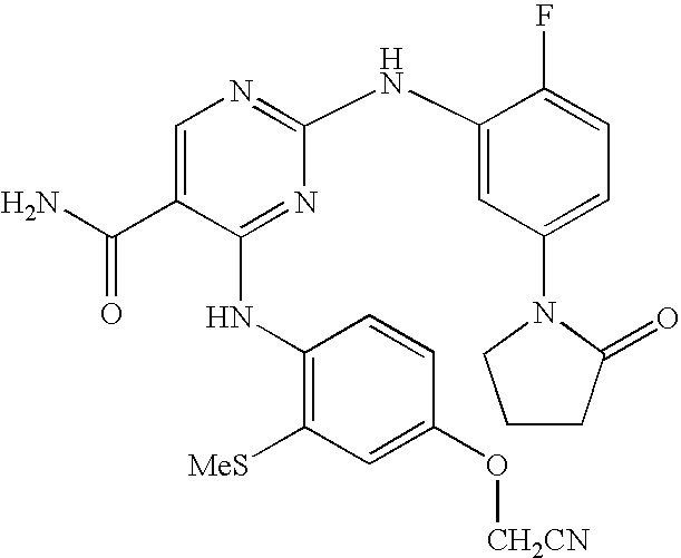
C1=C(C(N)=O)C(NC2=C([MeS])C=C(O[CH2CN])C=C2)=NC(NC2=CC(N3CCCC3=O)=CC=C2F)=N1
